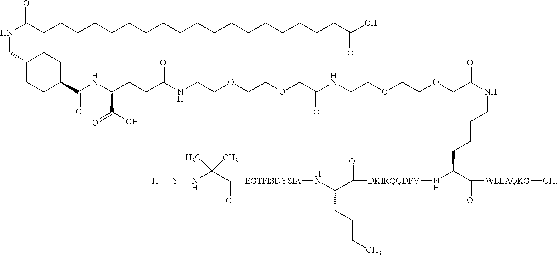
C1(CNC(CCCCCCCCCCCCCCCCCCC(O)=O)=O)CCC(C(NC(CCC(NCCOCCOCC(NCCOCCOCC(=O)NCCCCC(C(=O)[WLLAQKG][OH])N[DKIRQQDFV]C(C(CCCC)N[EGTFISDYSIA]C(C(N[Y][H])(C)C)=O)=O)=O)=O)C(=O)O)=O)CC1
